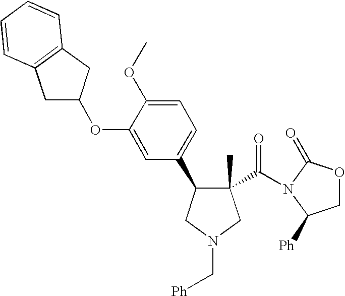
C1(C2C(C)(C(=O)N3C(=O)OCC3[Ph])CN(C[Ph])C2)=CC=C(OC)C(OC2CC3=C(C2)C=CC=C3)=C1
